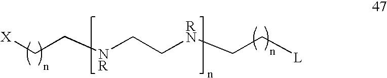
C(C[NR]CC[RN]CC[L])[X]
